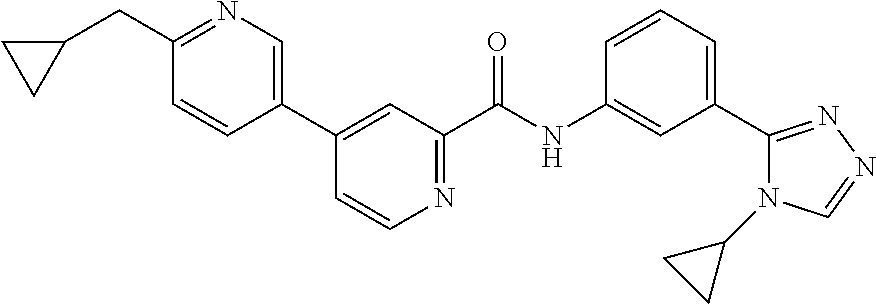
C1(C2=CN=C(CC3CC3)C=C2)=CC(C(NC2=CC(C3=NN=CN3C3CC3)=CC=C2)=O)=NC=C1
